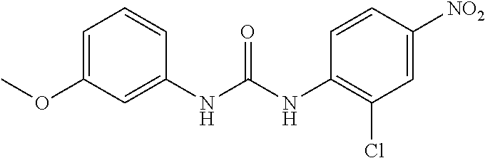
C1(NC(NC2=CC(OC)=CC=C2)=O)=C(Cl)C=C([NO2])C=C1
